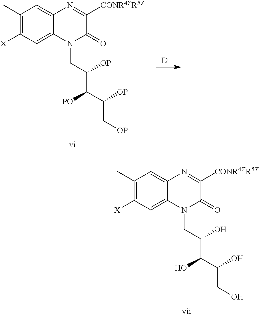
[D].C1(C)=C([X])C=C2C(=C1)N=C([CONR4YR5Y])C(=O)N2CC(C(C([OP])C[OP])[PO])[OP].[vi].C1(C)=C([X])C=C2C(=C1)N=C([CONR4YR5Y])C(=O)N2CC(C(C(O)CO)O)O.[vii]
